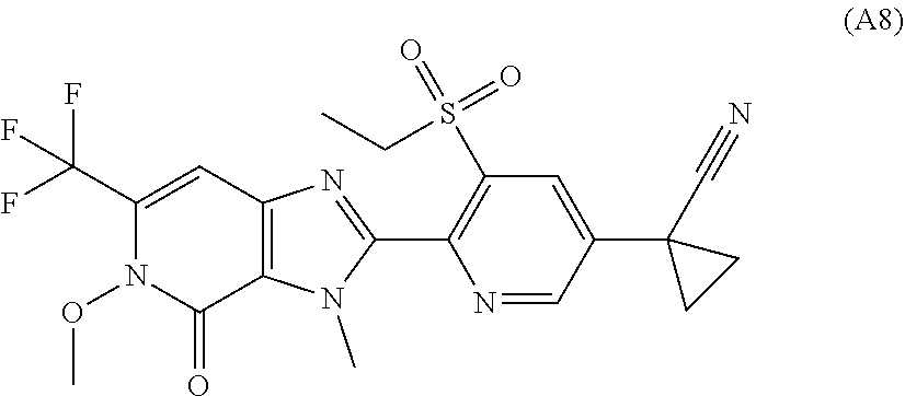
C1(C(F)(F)F)=CC2=C(C(=O)N1OC)N(C)C(C1=C(S(=O)(=O)CC)C=C(C3(C#N)CC3)C=N1)=N2
